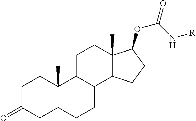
C1C(=O)CC2C(C)(C1)C1C(CC2)C2C(C)(CC1)C(OC(=O)N[R])CC2
